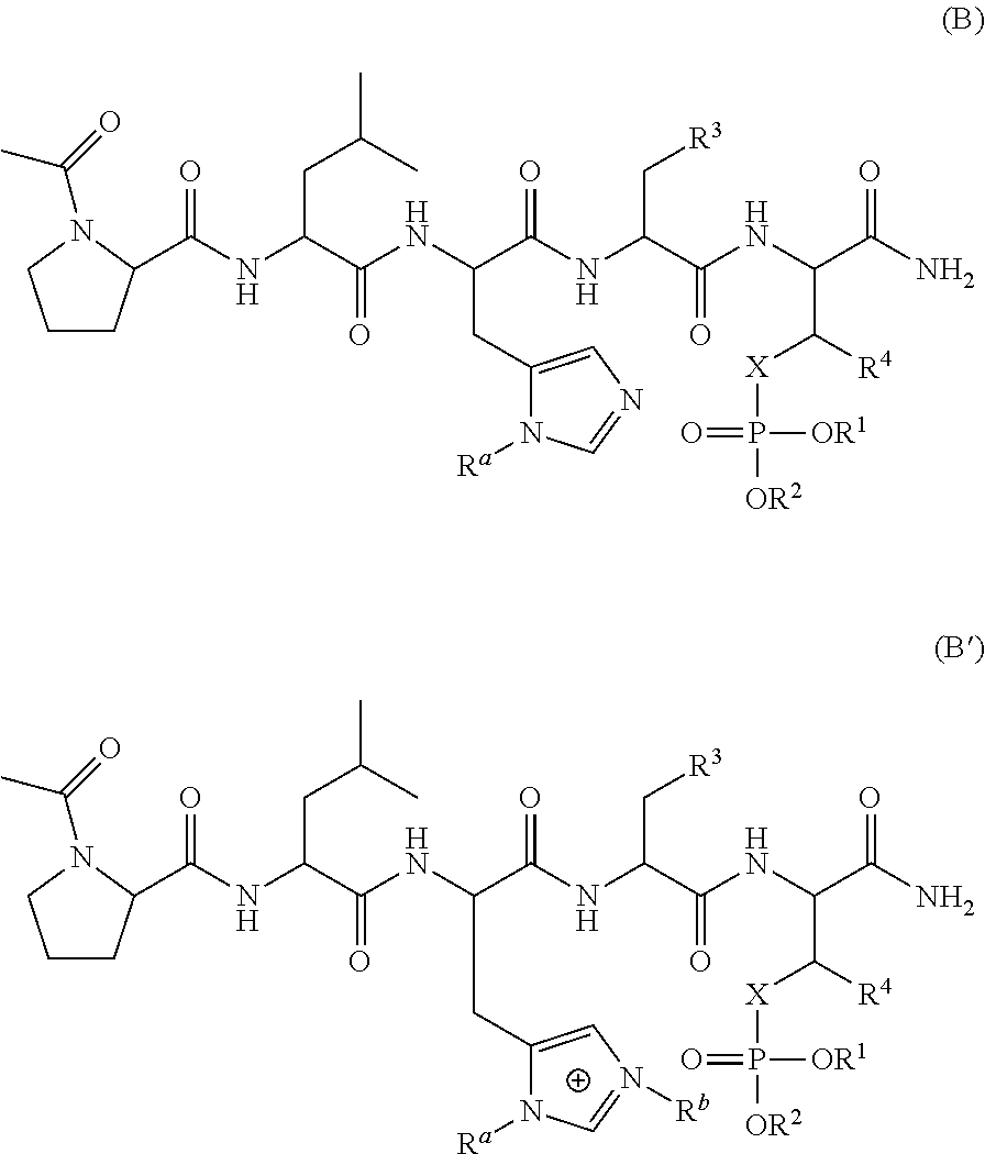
C1CC(C(NC(C(NC(C(NC(C(NC(C(N)=O)C([X]P([OR2])([OR1])=O)[R4])=O)C[R3])=O)CC2=CN([Rb])=CN2[Ra])=O)CC(C)C)=O)N(C(=O)C)C1.C1CC(C(NC(C(NC(C(NC(C(NC(C(N)=O)C([X]P([OR2])([OR1])=O)[R4])=O)C[R3])=O)CC2=CN=CN2[Ra])=O)CC(C)C)=O)N(C(=O)C)C1
